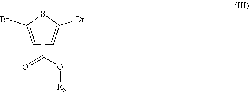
C1=C(Br)SC(Br)=C1.CC(O[R3])=O
